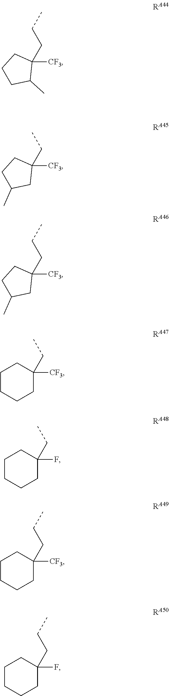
[CF3]C1(CCC)CCC(C)C1.[CF3]C1(CC)CCC(C)C1.C1CCCC([CF3])(CC)C1.C1CCCC(F)(CC)C1.C1CCCC([CF3])(CCC)C1.C1CCCC(F)(CCC)C1.[CF3]C1(CCC)CCCC1C
